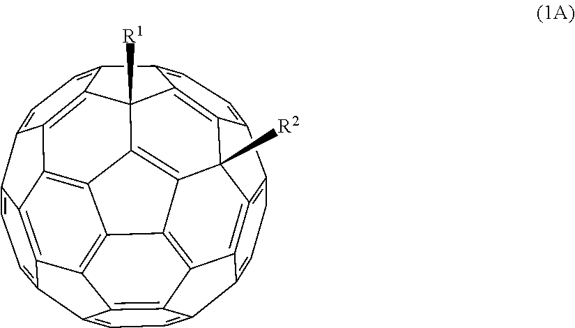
C1C=C2C3=C4=C1C1=CC=C5C6=C1C4([R2])C1=C4C7=C8C9=C%10C%11=C7C1=C3C1=C%11C(=CC=C21)C%10=CC=C9C1=CC=C5C(=C81)C46[R1]
